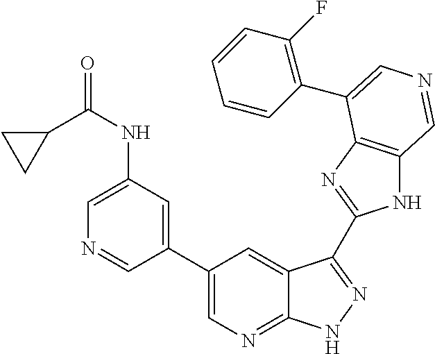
C1(C2=CN=C3C(=C2)C(C2=NC4=C(N2)C=NC=C4C2=C(F)C=CC=C2)=NN3)=CC(NC(C2CC2)=O)=CN=C1
